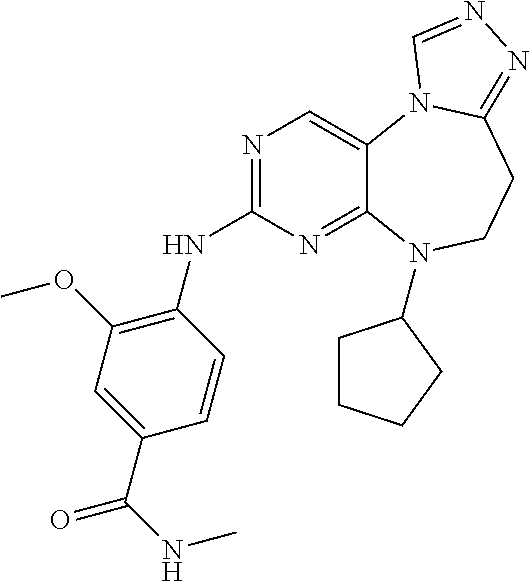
N1=C(NC2=C(OC)C=C(C(=O)NC)C=C2)N=C2C(=C1)N1C(=NN=C1)CCN2C1CCCC1
